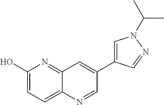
C1(O)=CC=C2C(=N1)C=C(C1=CN(C(C)C)N=C1)C=N2
